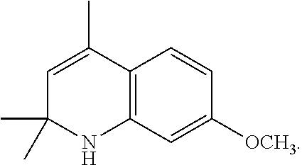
C12=C(C=C([OCH3])C=C1)NC(C)(C)C=C2C
